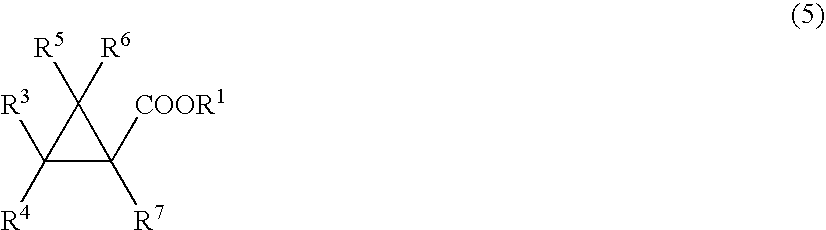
C1([R3])([R4])C([COOR1])([R7])C1([R5])[R6]
